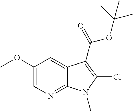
C1(OC)=CN=C2C(=C1)C(C(=O)OC(C)(C)C)=C(Cl)N2C
